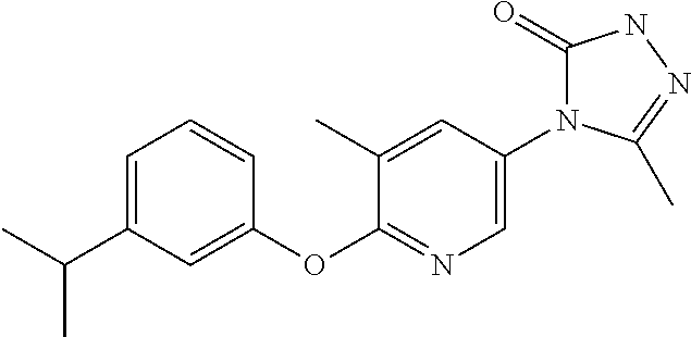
O(C1=NC=C(N2C(=O)NN=C2C)C=C1C)C1=CC(C(C)C)=CC=C1
